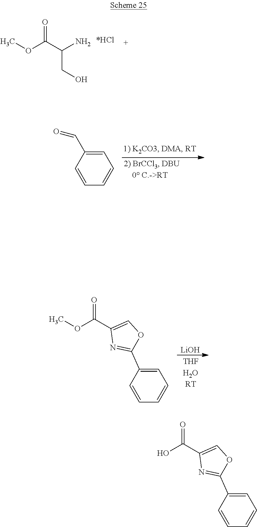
COC(C(N)CO)=O.C1(C=O)=CC=CC=C1.COC(C1=COC(C2=CC=CC=C2)=N1)=O.[LiOH].OC(C1=COC(C2=CC=CC=C2)=N1)=O
